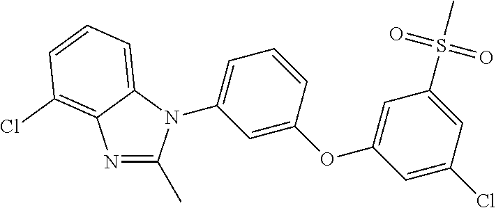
C1(OC2=CC(N3C(C)=NC4=C(Cl)C=CC=C34)=CC=C2)=CC(S(C)(=O)=O)=CC(Cl)=C1
